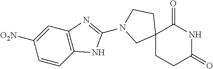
C12(CCC(=O)NC1=O)CCN(C1=NC3=C(C=CC([O2N])=C3)N1)C2
